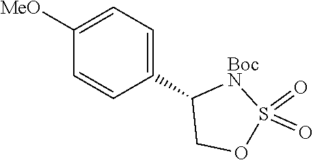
S1(=O)(=O)OCC(C2=CC=C([MeO])C=C2)[BocN]1
